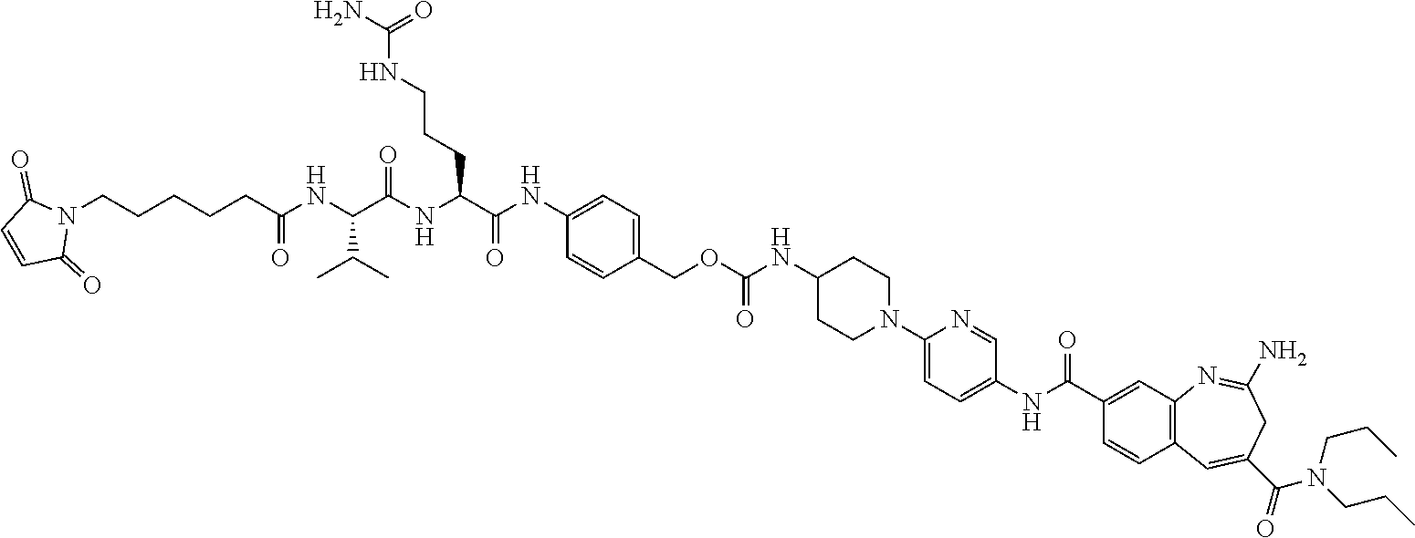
N1=CC(NC(C2=CC3=C(C=C2)C=C(C(=O)N(CCC)CCC)CC(N)=N3)=O)=CC=C1N1CCC(NC(OCC2=CC=C(NC(C(NC(C(NC(CCCCCN3C(=O)C=CC3=O)=O)C(C)C)=O)CCCNC(N)=O)=O)C=C2)=O)CC1
